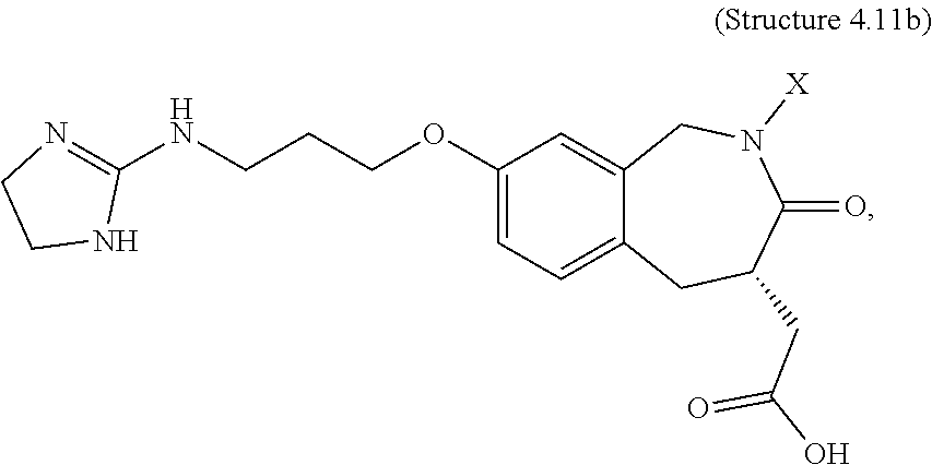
N1=C(NCCCOC2=CC=C3C(=C2)CN([X])C(=O)C(CC(O)=O)C3)NCC1
